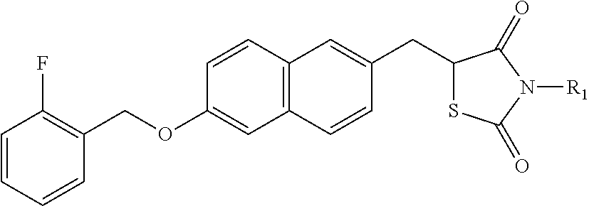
C1=CC=CC(COC2=CC3=C(C=C2)C=C(CC2SC(=O)N([R1])C2=O)C=C3)=C1F
